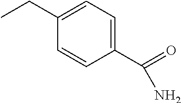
C1(C(N)=O)=CC=C(CC)C=C1
